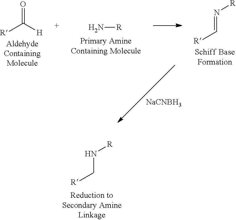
N[R].O=C([H])[R].N(=C[R])[R].[NaCNBH3].N(C[R])[R]
